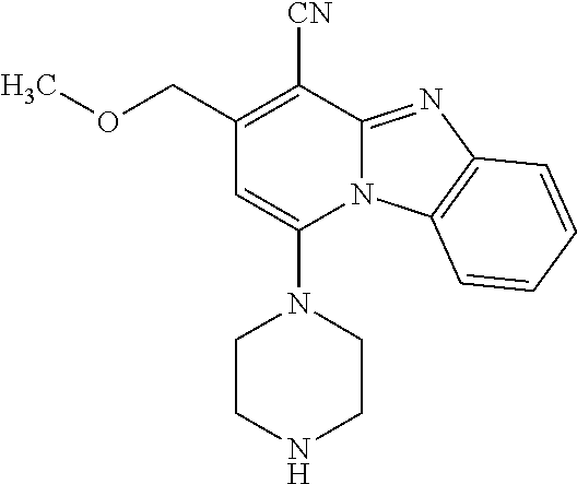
C1=C(N2CCNCC2)N2C(=NC3=C2C=CC=C3)C([CN])=C1COC
